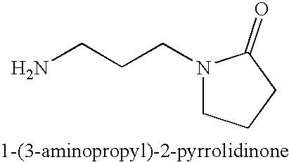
NCCCN1CCCC1=O
